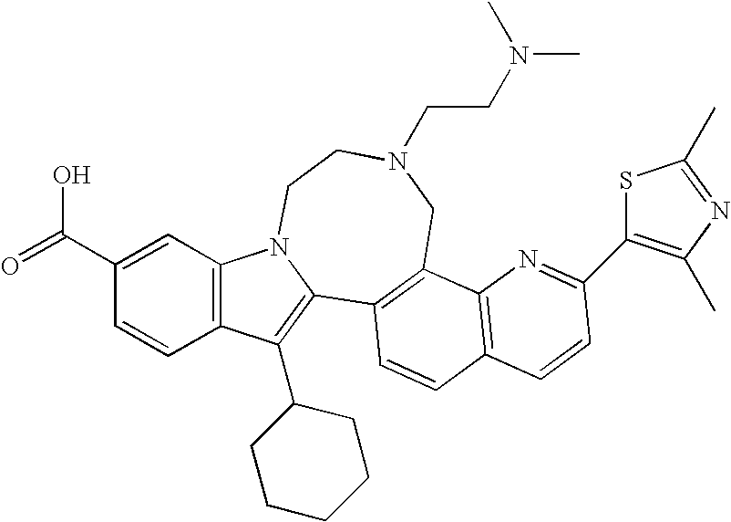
C1(C(O)=O)=CC2=C(C=C1)C(C1CCCCC1)=C1N2CCN(CCN(C)C)CC2=C1C=CC1=C2N=C(C2=C(C)N=C(C)S2)C=C1
